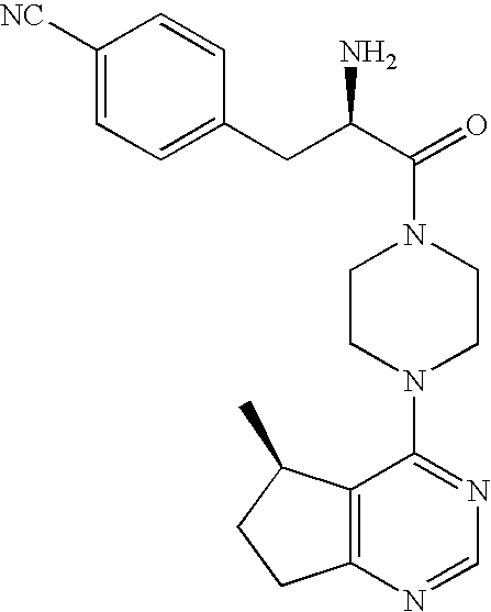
C(C1=CC=C([NC])C=C1)C(C(=O)N1CCN(C2=NC=NC3=C2C(C)CC3)CC1)N
